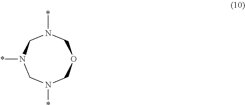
C1OCN(*)CN(*)CN1*
